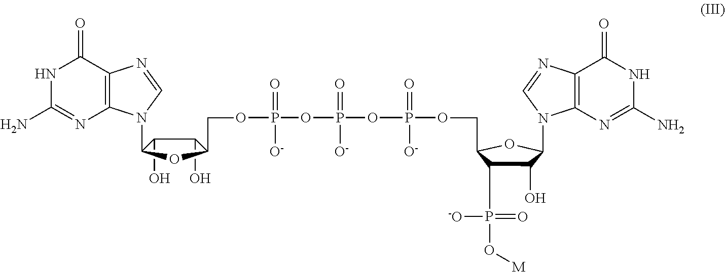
C1(O)C(O)C(N2C3=C(C(=O)NC(N)=N3)N=C2)OC1COP(OP(=O)([O-])OP(OCC1C(P(O[M])(=O)[-O])C(O)C(N2C3=C(C(=O)NC(N)=N3)N=C2)O1)(=O)[O-])(=O)[O-]
